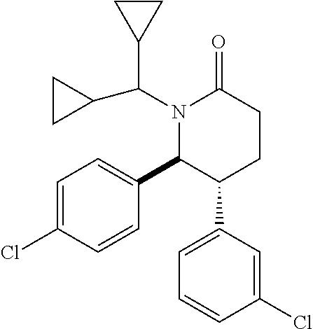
C(N1C(C2=CC=C(Cl)C=C2)C(C2=CC=CC(Cl)=C2)CCC1=O)(C1CC1)C1CC1
